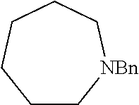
C1C[NBn]CCCC1
